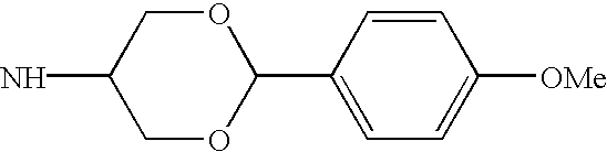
C1OC(C2=CC=C([OMe])C=C2)OCC1N
